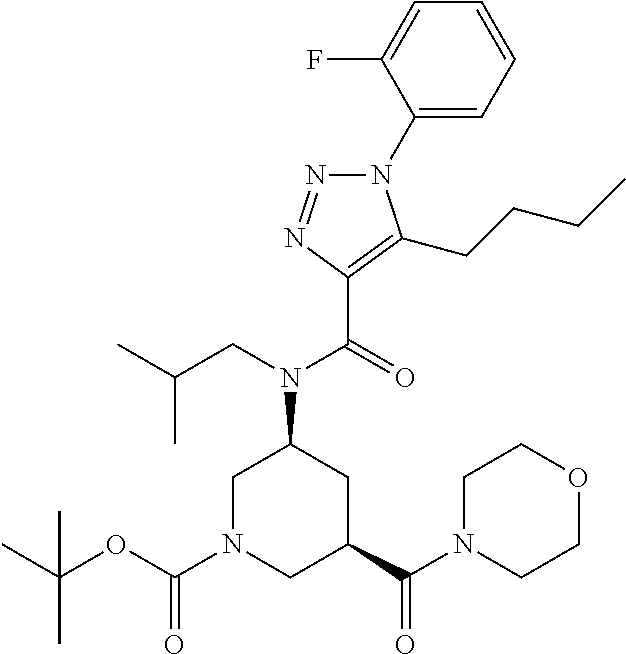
N1(C2=CC=CC=C2F)N=NC(C(=O)N(CC(C)C)C2CN(C(OC(C)(C)C)=O)CC(C(N3CCOCC3)=O)C2)=C1CCCC
